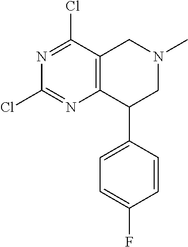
C12=C(C(C3=CC=C(F)C=C3)CN(C)C1)N=C(Cl)N=C2Cl
